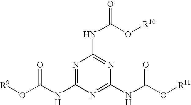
N1=C(NC(O[R9])=O)N=C(NC(O[R11])=O)N=C1NC(O[R10])=O
